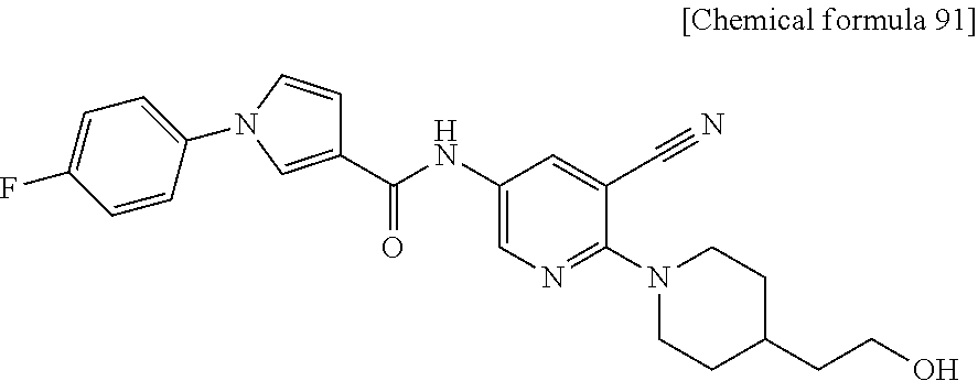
C1(C(NC2=CN=C(N3CCC(CCO)CC3)C(C#N)=C2)=O)=CN(C2=CC=C(F)C=C2)C=C1
